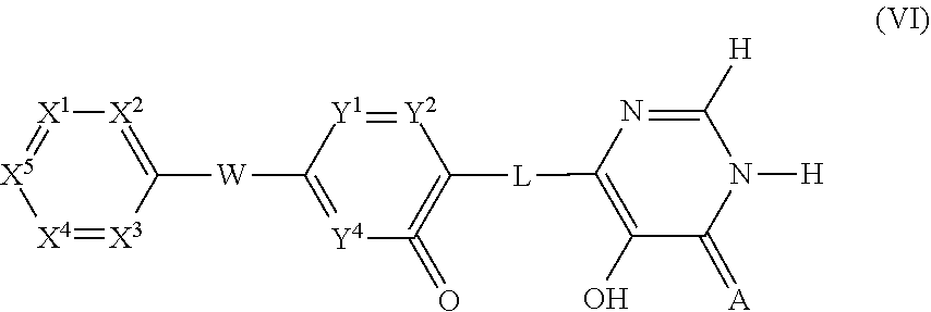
N1([H])C([H])=NC([L]C2=C(=O)[Y4]=C([W]C3=[X2][X1]=[X5][X4]=[X3]3)[Y1]=[Y2]2)=C(O)C1=[A]
